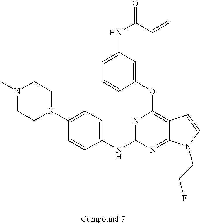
C12=NC(NC3=CC=C(N4CCN(C)CC4)C=C3)=NC(OC3=CC(NC(C=C)=O)=CC=C3)=C1C=CN2CCF
